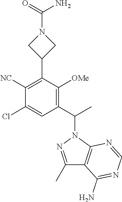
C1(C(C)N2N=C(C)C3=C2N=CN=C3N)=C([OMe])C(C2CN(C(=O)N)C2)=C([NC])C(Cl)=C1
